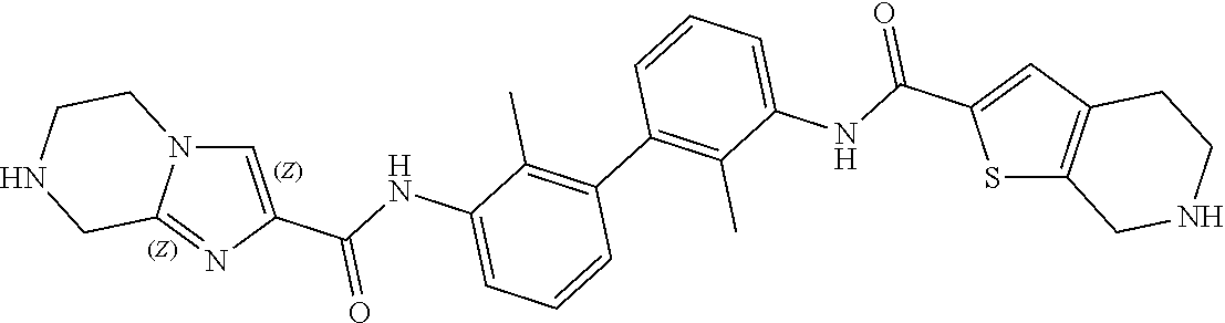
C1=C(C(NC2=CC=CC(C3=C(C)C(NC(=O)C4=CC5=C(S4)CNCC5)=CC=C3)=C2C)=O)N=C2N1CCNC2
